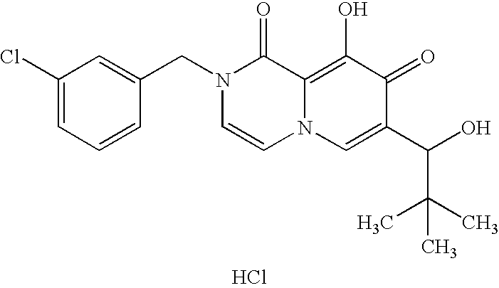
C1(Cl)=CC=CC(CN2C=CN3C(=C(O)C(=O)C(C(C(C)(C)C)O)=C3)C2=O)=C1.Cl
